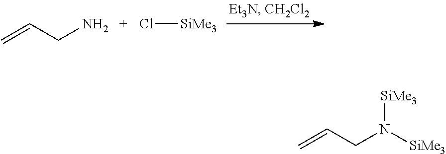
C=CCN.Cl[SiMe3].[SiMe3]N(CC=C)[SiMe3]
